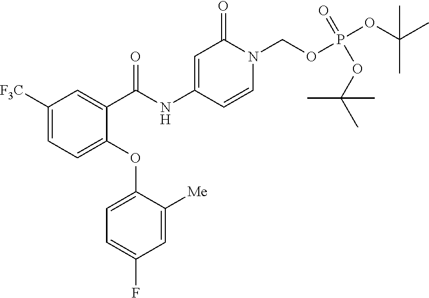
C1([F3C])=CC=C(OC2=CC=C(F)C=C2[Me])C(C(NC2=CC(=O)N(COP(OC(C)(C)C)(OC(C)(C)C)=O)C=C2)=O)=C1
